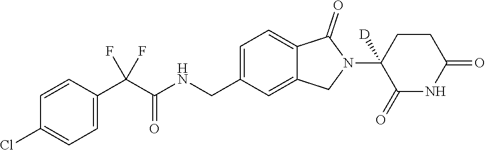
C1=CC(C(C(NCC2=CC=C3C(=C2)CN(C2([D])C(=O)NC(=O)CC2)C3=O)=O)(F)F)=CC=C1Cl
